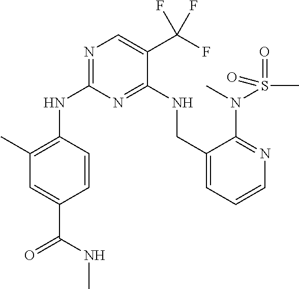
N1=C(NC2=C(C)C=C(C(NC)=O)C=C2)N=C(NCC2=CC=CN=C2N(C)S(=O)(C)=O)C(C(F)(F)F)=C1
